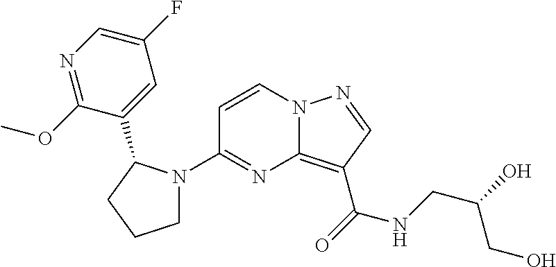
C1=CN2C(=C(C(=O)NCC(O)CO)C=N2)N=C1N1CCCC1C1=CC(F)=CN=C1OC
